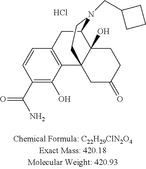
C1C2=C(C34C(O)(C1N(CC1CCC1)CC3)CCC(=O)C4)C(O)=C(C(N)=O)C=C2.Cl
